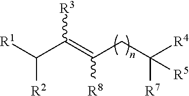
[R1]C(C(=C(CC([R4])([R7])[R5])[R8])[R3])[R2]
